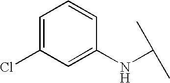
C1=C(Cl)C=C(NC(C)C)C=C1
